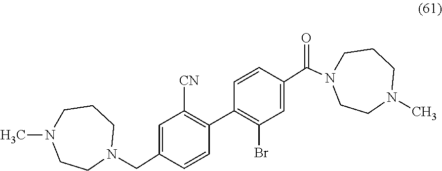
C1=C(CN2CCCN(C)CC2)C=CC(C2=C(Br)C=C(C(N3CCCN(C)CC3)=O)C=C2)=C1[CN]
